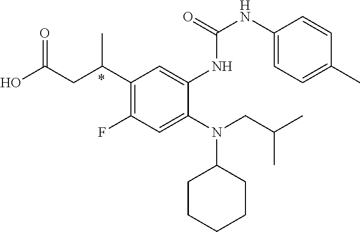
OC(CC(C1=C(F)C=C(N(CC(C)C)C2CCCCC2)C(NC(NC2=CC=C(C)C=C2)=O)=C1)C)=O
